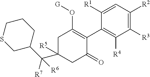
C1([R1])=CC([R2])=C([R3])C([R4])=C1C1=C(O[G])CC([R5])(C(C2CSCCC2)([R7])[R6])CC1=O
